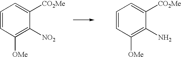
C1=CC([OMe])=C([NO2])C([CO2Me])=C1.C1=CC([OMe])=C(N)C([CO2Me])=C1
